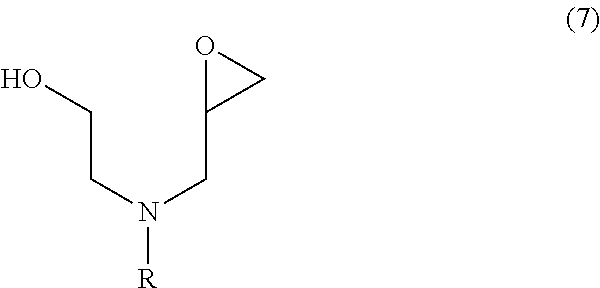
C(CN(CC1OC1)[R])O
